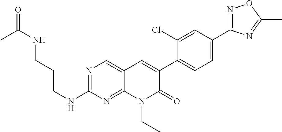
N1=C(C2=CC=C(C3=CC4=CN=C(NCCCNC(C)=O)N=C4N(CC)C3=O)C(Cl)=C2)N=C(C)O1
